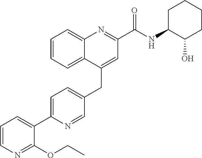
C1=C(C2=CC=CN=C2OCC)N=CC(CC2=CC(C(NC3C(O)CCCC3)=O)=NC3=CC=CC=C23)=C1
